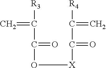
C=C(C(O[X]C(C([R4])=C)=O)=O)[R3]
